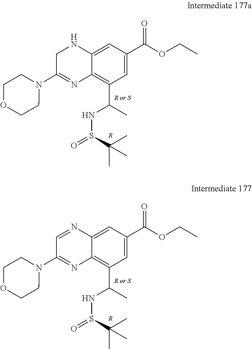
C1=C(C(OCC)=O)C=C2C(=C1C(NS(=O)C(C)(C)C)C)N=C(N1CCOCC1)CN2.[R].C1=C(C(OCC)=O)C=C2C(=C1C(NS(=O)C(C)(C)C)C)N=C(N1CCOCC1)C=N2.[R]
